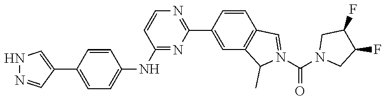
N1=C(C2=CC3=C(C=C2)C=N(C(N2CC(F)C(F)C2)=O)C3C)N=C(NC2=CC=C(C3=CNN=C3)C=C2)C=C1
